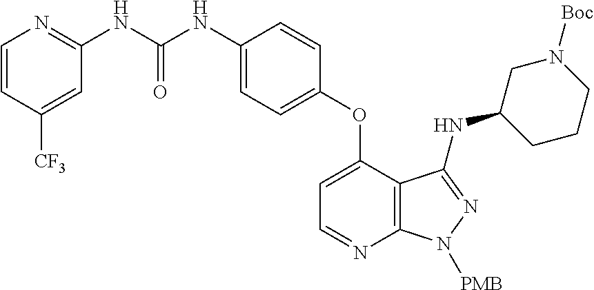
N(C1=NC=CC([CF3])=C1)C(NC1=CC=C(OC2=CC=NC3=C2C(NC2CCCN([Boc])C2)=NN3[PMB])C=C1)=O
